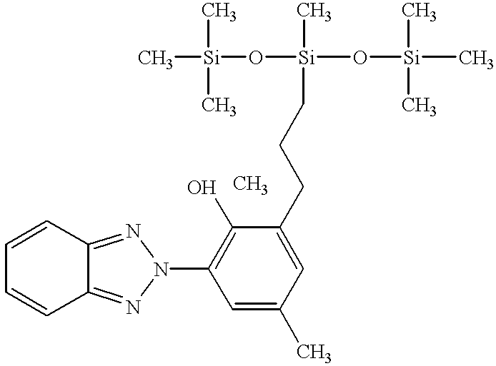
C1=CC2=NN(C3=C(O)C(CCC[Si](O[Si](C)(C)C)(O[Si](C)(C)C)C)=CC(C)=C3)N=C2C=C1
